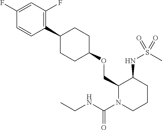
C1(OCC2C(NS(C)(=O)=O)CCCN2C(NCC)=O)CCC(C2=C(F)C=C(F)C=C2)CC1
